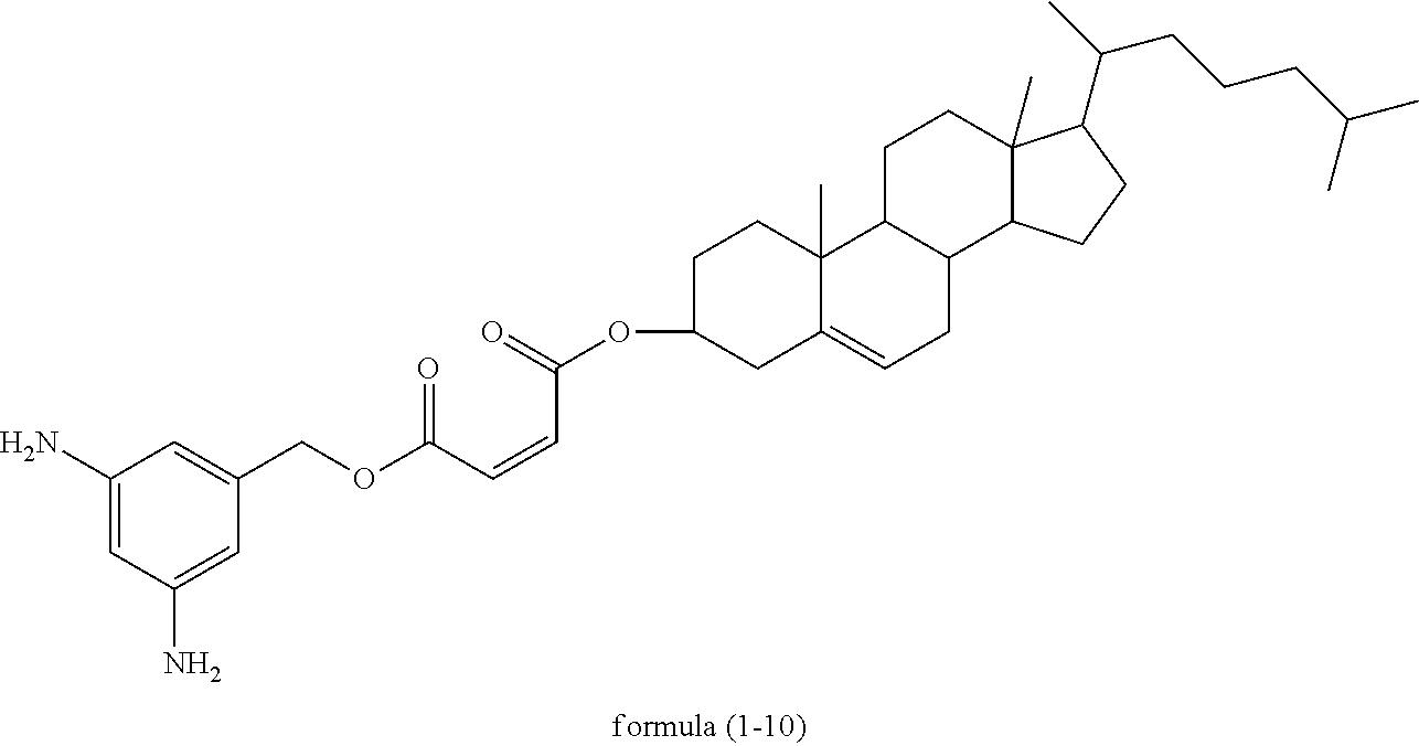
C1(N)=CC(N)=CC(COC(C=CC(OC2CC3=CCC4C(C3(C)CC2)CCC2(C)C4CCC2C(C)CCCC(C)C)=O)=O)=C1
